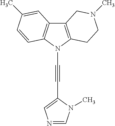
C12=C(N(C#CC3=CN=CN3C)C3=C1C=C(C)C=C3)CCN(C)C2
